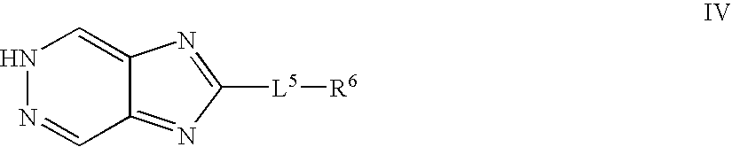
C12=NC([L5][R6])=NC1=CNN=C2
